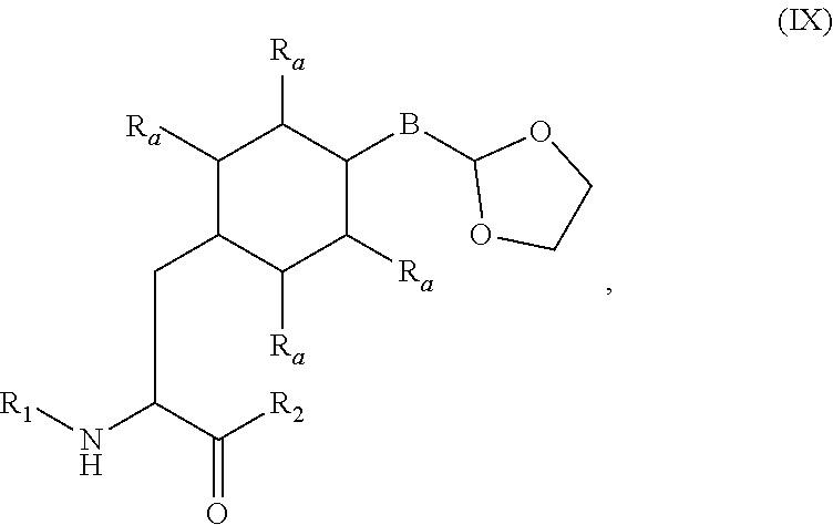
[R1]NC(C([R2])=O)CC1C([Ra])C([Ra])C(BC2OCCO2)C([Ra])C1[Ra]
